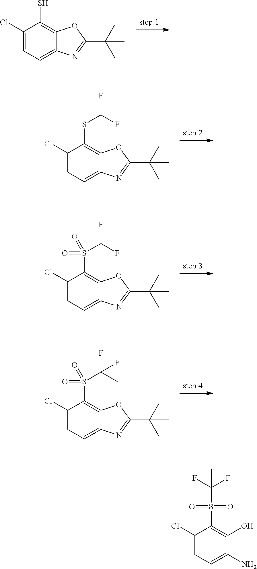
C1(Cl)=CC=C2C(=C1S)OC(C(C)(C)C)=N2.C1(Cl)=CC=C2C(=C1SC(F)F)OC(C(C)(C)C)=N2.C1(Cl)=CC=C2C(=C1S(=O)(C(F)F)=O)OC(C(C)(C)C)=N2.C1(Cl)=CC=C2C(=C1S(=O)(C(C)(F)F)=O)OC(C(C)(C)C)=N2.C1(Cl)=CC=C(N)C(O)=C1S(C(F)(F)C)(=O)=O
